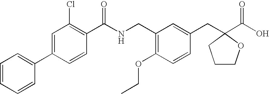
C1=C(C2=CC=CC=C2)C=CC(C(NCC2=C(OCC)C=CC(CC3(C(O)=O)OCCC3)=C2)=O)=C1Cl
